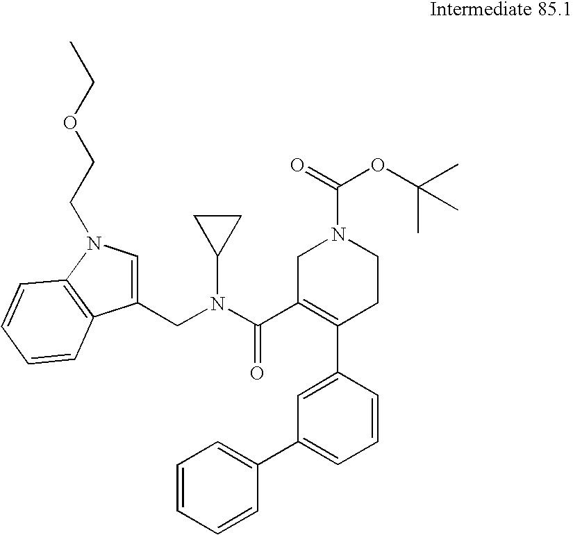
C1=CC(C2=C(C(=O)N(C3CC3)CC3=CN(CCOCC)C4=C3C=CC=C4)CN(C(=O)OC(C)(C)C)CC2)=CC(C2=CC=CC=C2)=C1
